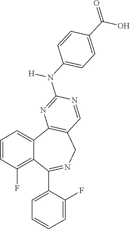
C1=CC(F)=C2C(=C1)C1=C(CN=C2C2=CC=CC=C2F)C=NC(N([H])C2=CC=C(C(O)=O)C=C2)=N1
